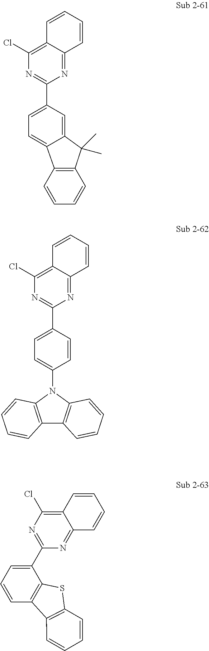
C1(Cl)=C2C(=NC(C3=CC=C4C5=C(C=CC=C5)C(C)(C)C4=C3)=N1)C=CC=C2.C1(Cl)=C2C(=NC(C3=CC=C(N4C5=C(C6=C4C=CC=C6)C=CC=C5)C=C3)=N1)C=CC=C2.C1=CC2=C(Cl)N=C(C3=CC=CC4=C3SC3=C4C=CC=C3)N=C2C=C1
